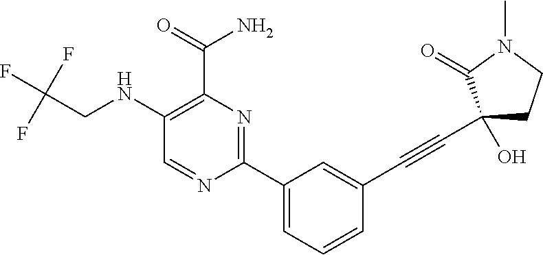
C1=NC(C2=CC=CC(C#CC3(O)CCN(C)C3=O)=C2)=NC(C(=O)N)=C1NCC(F)(F)F
